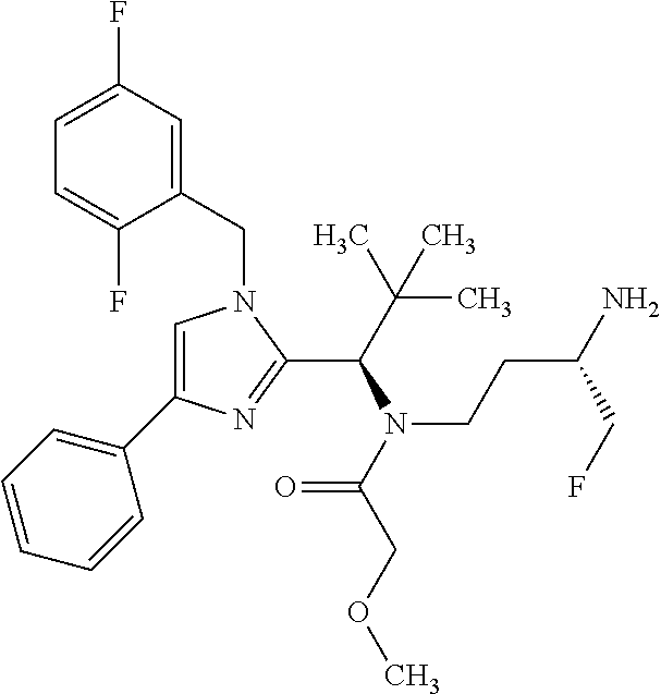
C1=C(C2=CC=CC=C2)N=C(C(N(CCC(CF)N)C(=O)COC)C(C)(C)C)N1CC1=CC(F)=CC=C1F
